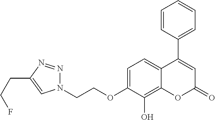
C1=CC(C2=CC(=O)OC3=C(O)C(OCCN4N=NC(CCF)=C4)=CC=C23)=CC=C1
